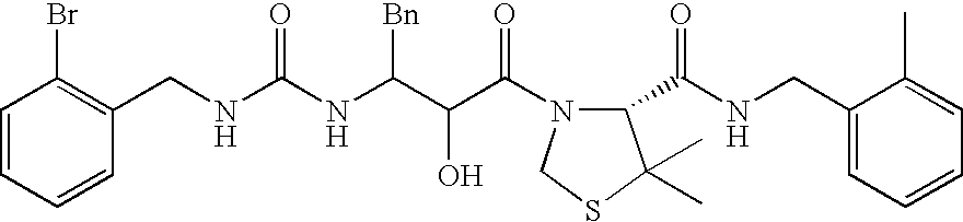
C1(CNC(NC(C(C(N2C(C(NCC3=CC=CC=C3C)=O)C(C)(C)SC2)=O)O)[Bn])=O)=C(Br)C=CC=C1
